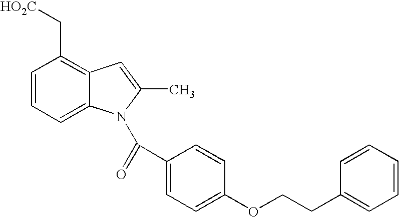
C1=CC=C2C(=C1C[HO2C])C=C(C)N2C(=O)C1=CC=C(OCCC2=CC=CC=C2)C=C1
